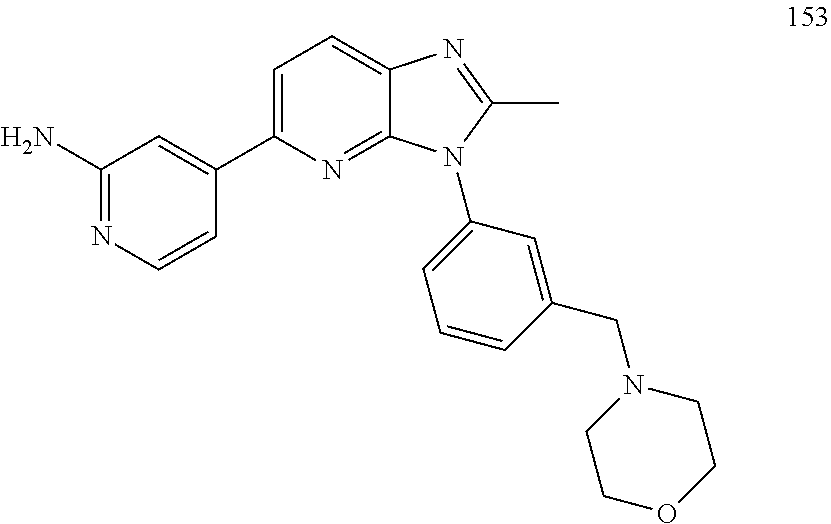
C1(C2=CC=C3C(=N2)N(C2=CC=CC(CN4CCOCC4)=C2)C(C)=N3)=CC(N)=NC=C1
